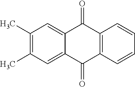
C1(C)=C(C)C=C2C(=C1)C(=O)C1=C(C2=O)C=CC=C1
